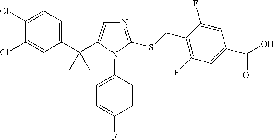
C(C1=CN=C(SCC2=C(F)C=C(C(=O)O)C=C2F)N1C1=CC=C(F)C=C1)(C1=CC=C(Cl)C(Cl)=C1)(C)C
